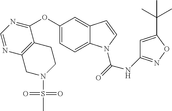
C12=C(C(OC3=CC=C4C(=C3)C=CN4C(=O)NC3=NOC(C(C)(C)C)=C3)=NC=N1)CCN(S(=O)(=O)C)C2
